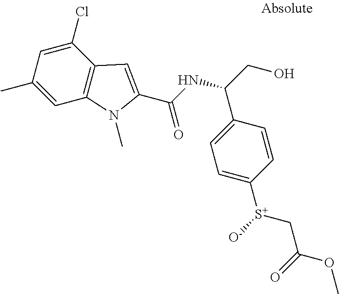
C1=C(C)C=C(Cl)C2=C1N(C)C(C(NC(CO)C1=CC=C([S+]([O-])CC(OC)=O)C=C1)=O)=C2
